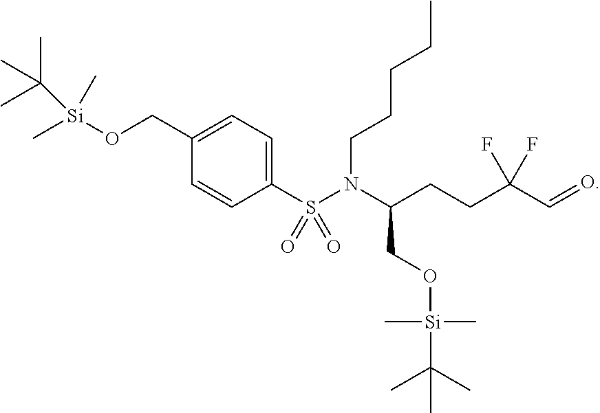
C[Si](OCC1=CC=C(S(N(C(CCC(C=O)(F)F)CO[Si](C(C)(C)C)(C)C)CCCCC)(=O)=O)C=C1)(C)C(C)(C)C
